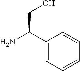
C1(C(N)CO)=CC=CC=C1
